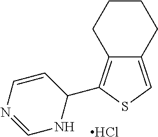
C12=CSC(C3C=CN=CN3)=C1CCCC2.Cl
